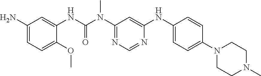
NC1=CC=C(OC)C(NC(N(C2=NC=NC(NC3=CC=C(N4CCN(C)CC4)C=C3)=C2)C)=O)=C1
